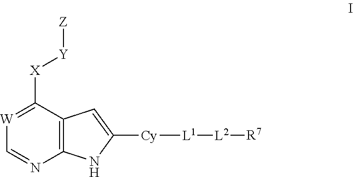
[W]1=C([X][Y][Z])C2=C(N=C1)NC([Cy][L1][L2][R7])=C2
